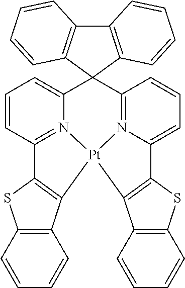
C12(C3=CC=CC4=N3[Pt]3(N5=C1C=CC=C5C1=C3C3=C(S1)C=CC=C3)C1=C4SC3=C1C=CC=C3)C1=C(C3=C2C=CC=C3)C=CC=C1
